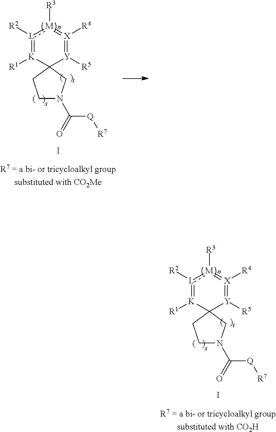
[L]1([R2]):[M]([R3])=[X]([R4])=[Y]([R5])C2([K]=1[R1])CCN(C([Q][R7])=O)C2.I.[L]1([R2]):[M]([R3])=[X]([R4])=[Y]([R5])C2([K]=1[R1])CCN(C([Q][R7])=O)C2.I
